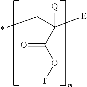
CCC([E])([Q])C(O[T])=O
